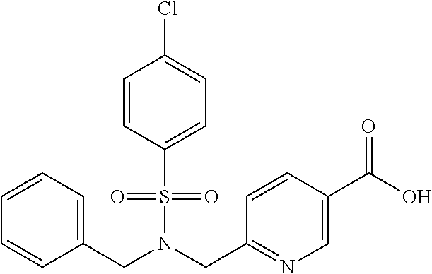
C1=CC(S(=O)(=O)N(CC2=NC=C(C(=O)O)C=C2)CC2=CC=CC=C2)=CC=C1Cl
